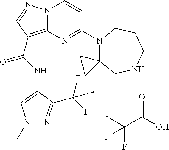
FC(C(O)=O)(F)F.N(C(=O)C1=C2N(N=C1)C=CC(N1C3(CNCCC1)CC3)=N2)C1=CN(C)N=C1C(F)(F)F
